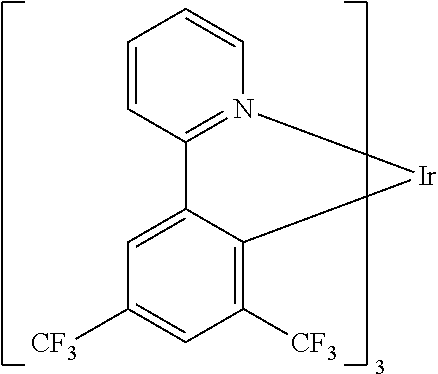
C1([CF3])=CC([CF3])=C2C(=C1)C1=N(C=CC=C1)[Ir]2
